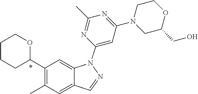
CC1=C(C2OCCCC2)C=C2C(=C1)C=NN2C1=CC(N2CC(CO)OCC2)=NC(C)=N1
